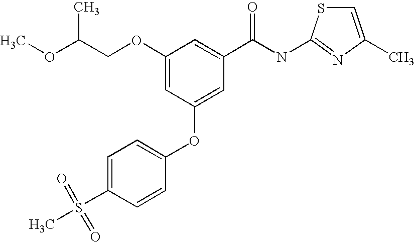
C1=C(S(C)(=O)=O)C=CC(OC2=CC(C(NC3=NC(C)=CS3)=O)=CC(OCC(OC)C)=C2)=C1
